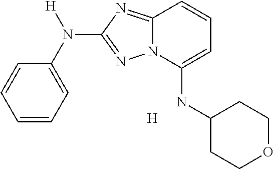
C1=CC=C(N([H])C2=NN3C(=N2)C=CC=C3NC2CCOCC2)C=C1.[H]
